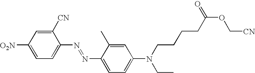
C1=C([O2N])C=C([CN])C(N=NC2=CC=C(N(CC)CCCCC(OC[CN])=O)C=C2C)=C1
